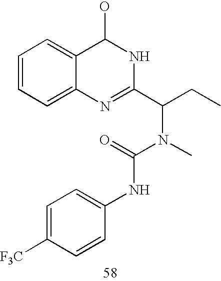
N1C(O)C2=CC=CC=C2N=C1C(N(C(NC1=CC=C([F3C])C=C1)=O)C)CC
